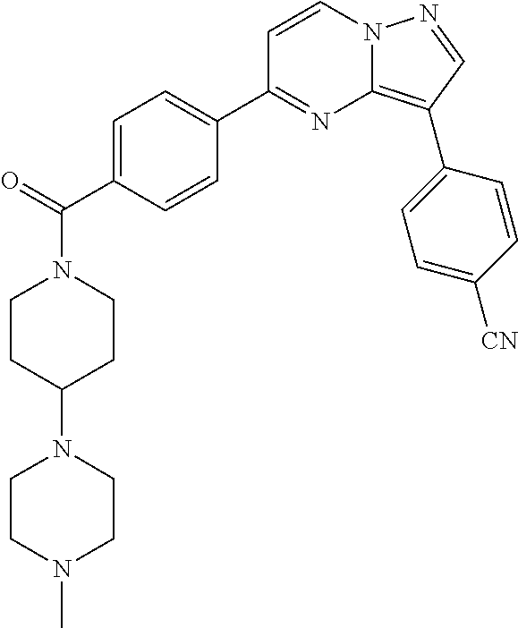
C(N1CCC(N2CCN(C)CC2)CC1)(=O)C1=CC=C(C2=NC3=C(C4=CC=C([CN])C=C4)C=NN3C=C2)C=C1
